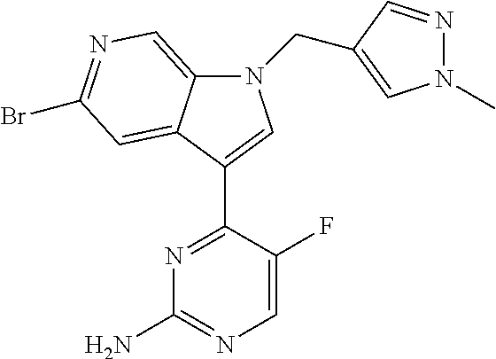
N1=C(C2=CN(CC3=CN(C)N=C3)C3=CN=C(Br)C=C32)C(F)=CN=C1N
